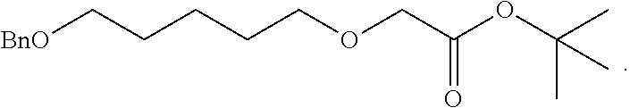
[BnO]CCCCCOCC(OC(C)(C)C)=O
